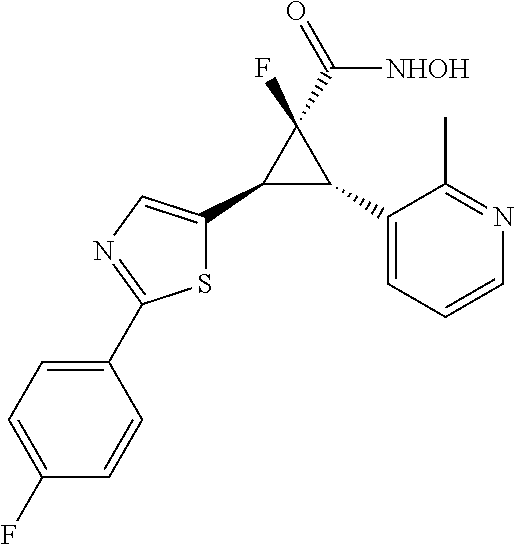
C1(C2C(C3=CN=C(C4=CC=C(F)C=C4)S3)C2(F)C([NHOH])=O)=CC=CN=C1C
